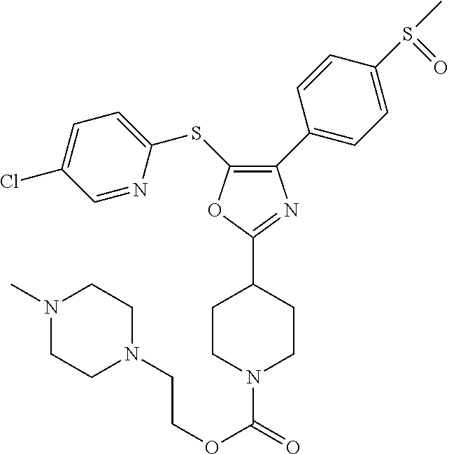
C1(C2=CC=C(S(C)=O)C=C2)=C(SC2=CC=C(Cl)C=N2)OC(C2CCN(C(OCCN3CCN(C)CC3)=O)CC2)=N1
